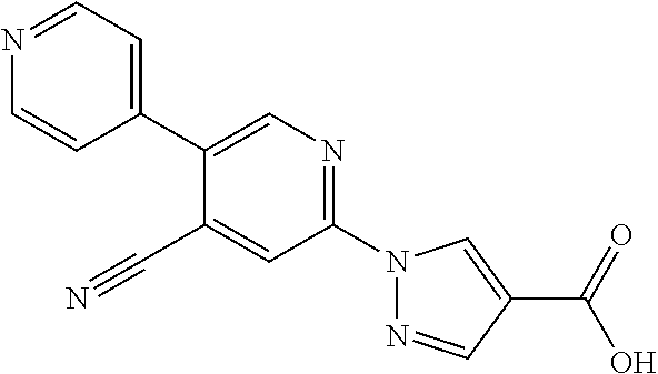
C1(C#N)=CC(N2N=CC(C(O)=O)=C2)=NC=C1C1=CC=NC=C1
